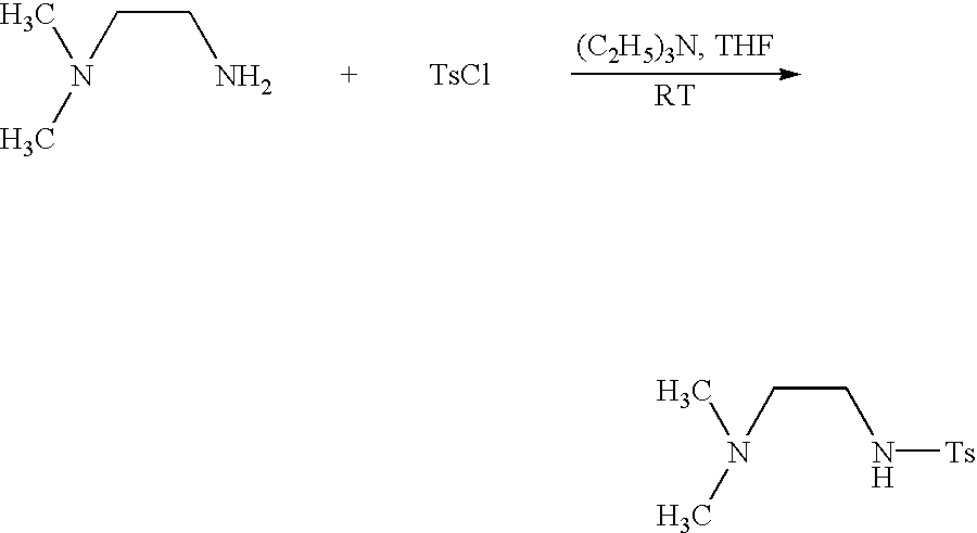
C(N(C)C)CN[Ts].C(N(C)C)CN.[TsCl].[RT]
